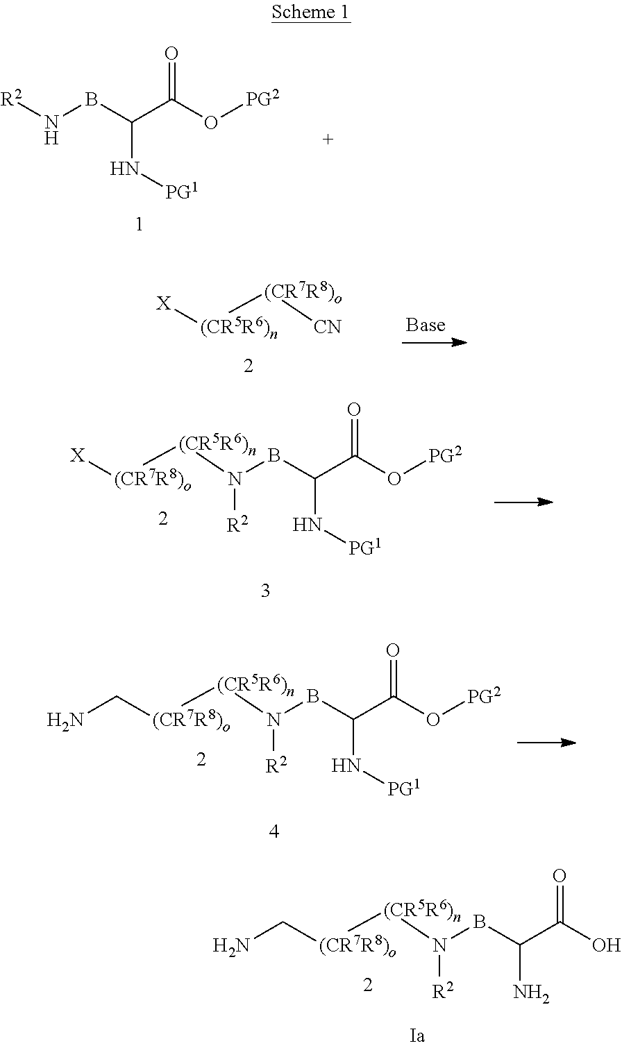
[(CR7R8)o]([(CR5R6)n]N([R2])BC(C(O)=O)N)CN.[R2]NBC(C(O[PG2])=O)N[PG1].[(CR5R6)n]([(CR7R8)o][CN])[X].[(CR7R8)o]([(CR5R6)n]N([R2])BC(C(O[PG2])=O)N[PG1])[X].[(CR7R8)o]([(CR5R6)n]N([R2])BC(C(O[PG2])=O)N[PG1])CN
